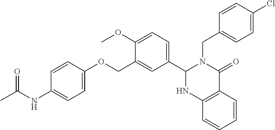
C12=C(C=CC=C1)NC(C1=CC=C(OC)C(COC3=CC=C(NC(C)=O)C=C3)=C1)N(CC1=CC=C(Cl)C=C1)C2=O
